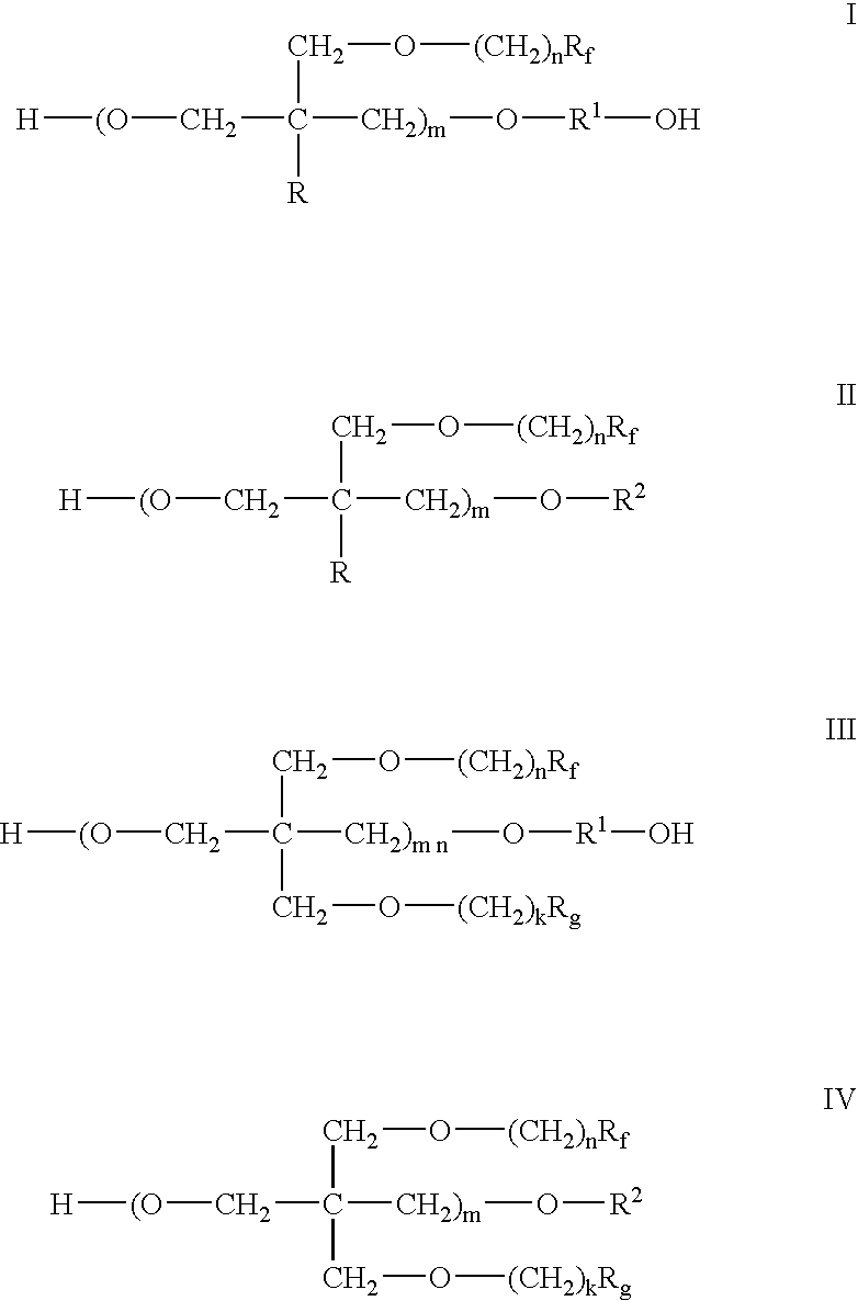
[H][(O]CC([CH2)m]O[R1]O)([R])CO[(CH2)nRf].[H][(O]CC([CH2)m]O[R2])([R])CO[(CH2)nRf].[H][(O]CC([CH2)m n]O[R1]O)(CO[(CH2)kRg])CO[(CH2)nRf].[H][(O]CC([CH2)m]O[R2])(CO[(CH2)kRg])CO[(CH2)nRf]
